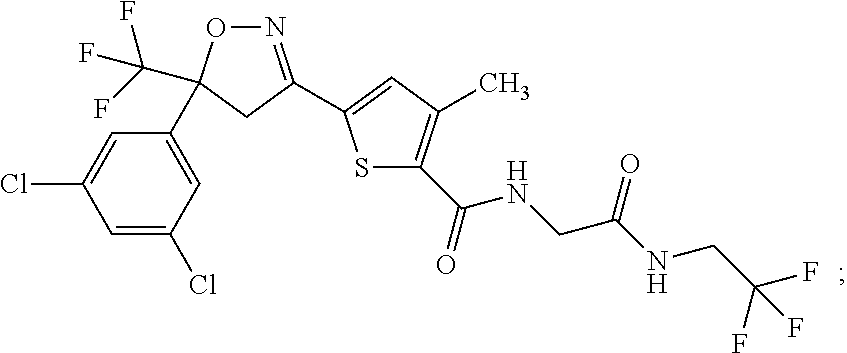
C1=C(Cl)C=C(C2(C(F)(F)F)ON=C(C3=CC(C)=C(C(=O)NCC(NCC(F)(F)F)=O)S3)C2)C=C1Cl
